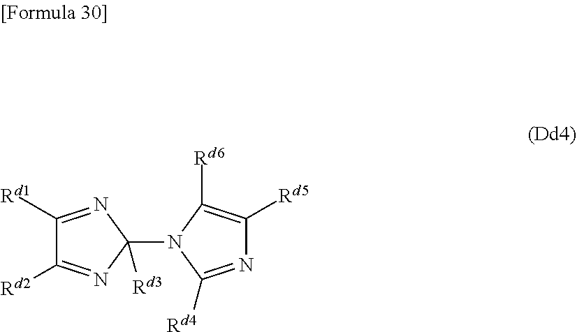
C1([Rd1])=NC(N2C([Rd4])=NC([Rd5])=C2[Rd6])([Rd3])N=C1[Rd2]
